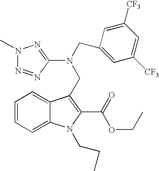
C1=CC=C2C(=C1)C(CN(CC1=CC([CF3])=CC([CF3])=C1)C1=NN(C)N=N1)=C(C(=O)OCC)N2CCC
